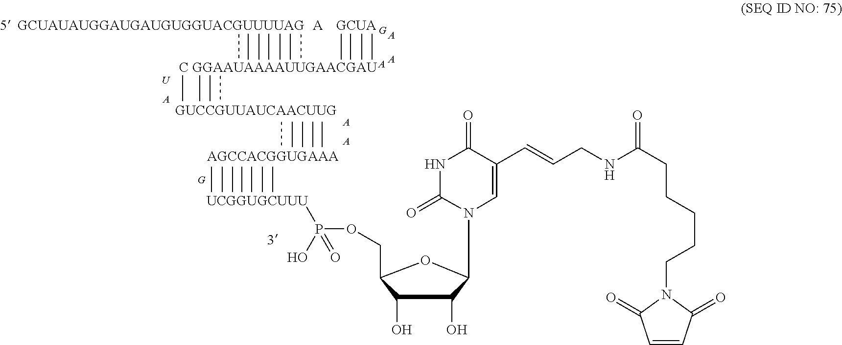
[U].[A].[G].[A].[A].N1(C2OC(COP([UCGGUGCUUU])(=O)O)C(O)C2O)C(=O)NC(=O)C(C=CCNC(CCCCCN2C(=O)C=CC2=O)=O)=C1.[C GGAAUAAAAUUGAACGAU].[5  GCUAUAUGGAUGAUGUGGUACGUUUUAG].[A].[A].[A].[A]
